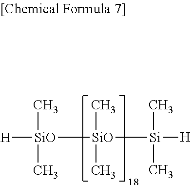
[SiO]([SiO]([Si]([H])(C)C)(C)C)([H])(C)C
